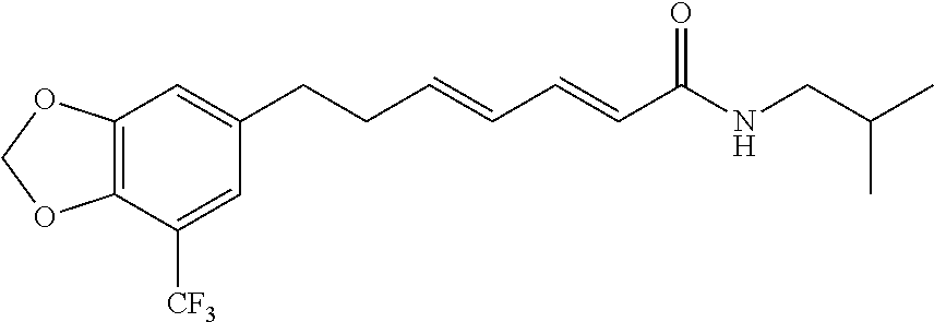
C12=C(C([CF3])=CC(CCC=CC=CC(NCC(C)C)=O)=C1)OCO2
